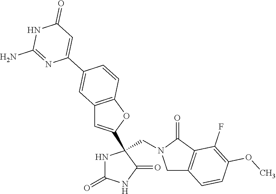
C12=C(OC(C3(CN4CC5=C(C4=O)C(F)=C(OC)C=C5)NC(=O)NC3=O)=C1)C=CC(C1=CC(=O)NC(N)=N1)=C2
